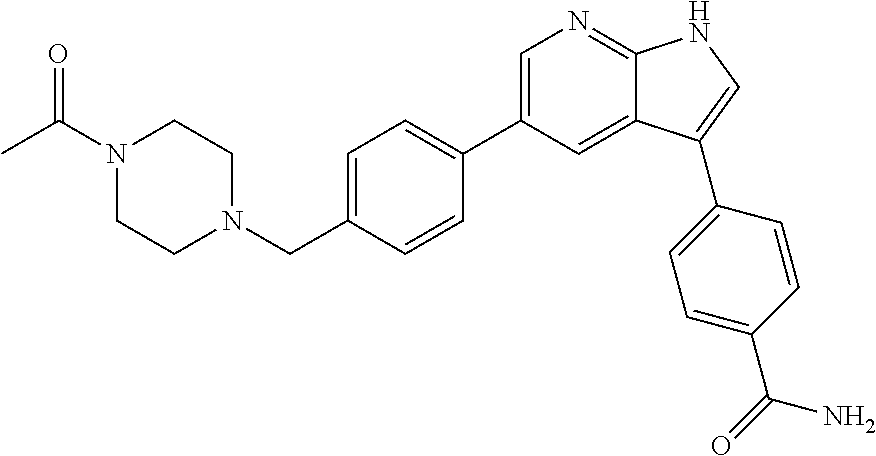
C1(C2=CN=C3C(=C2)C(C2=CC=C(C(=O)N)C=C2)=CN3)=CC=C(CN2CCN(C(C)=O)CC2)C=C1
